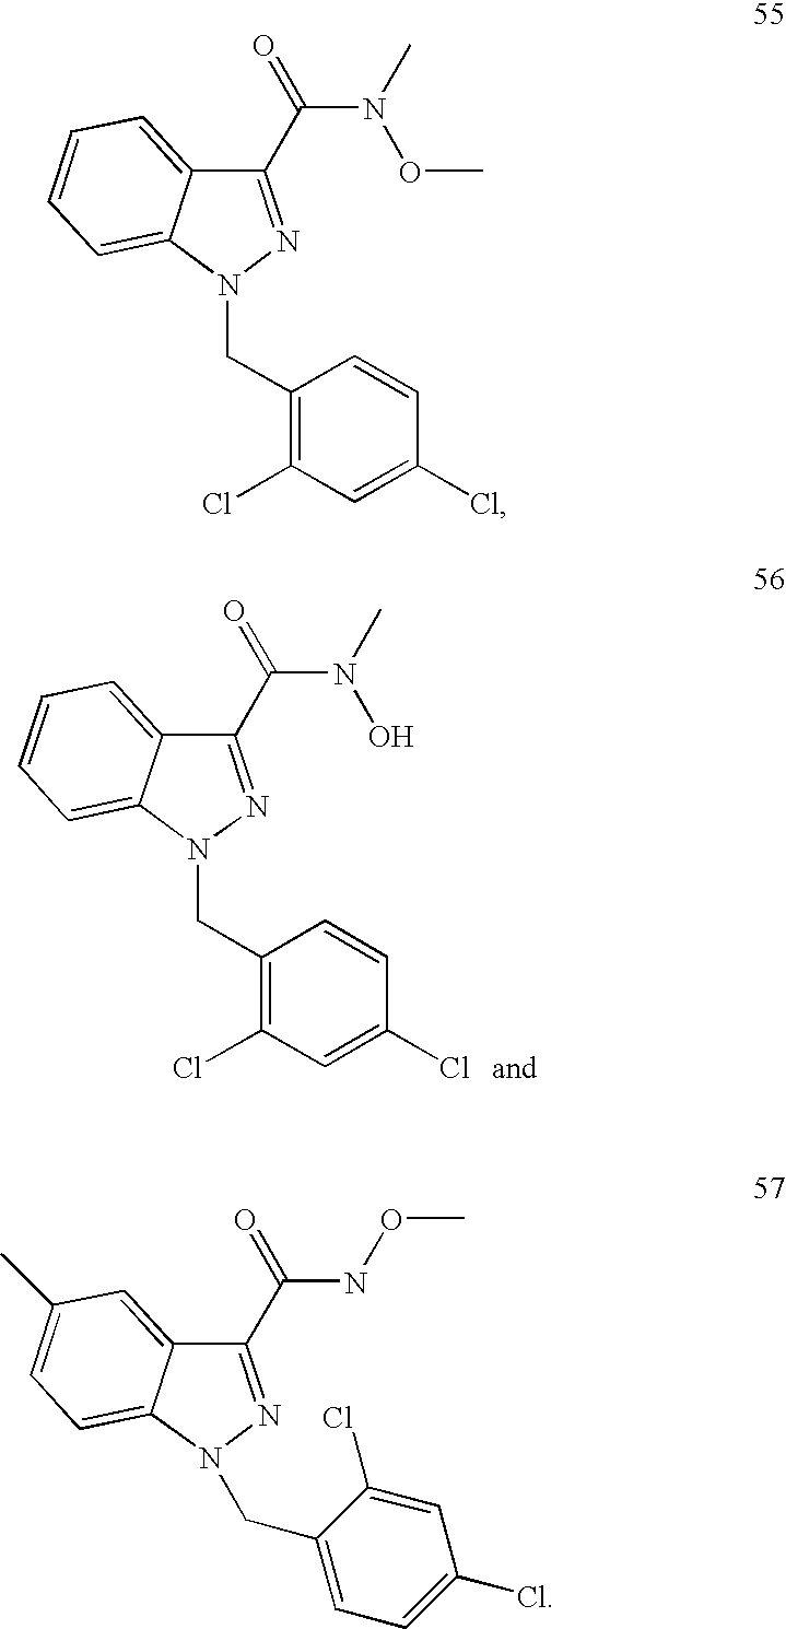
C1(C(=O)N(O)C)=NN(CC2=C(Cl)C=C(Cl)C=C2)C2=CC=CC=C12.C1(C(=O)N(OC)C)=NN(CC2=C(Cl)C=C(Cl)C=C2)C2=CC=CC=C12.C1(C(=O)NOC)=NN(CC2=CC=C(Cl)C=C2Cl)C2=CC=C(C)C=C12
